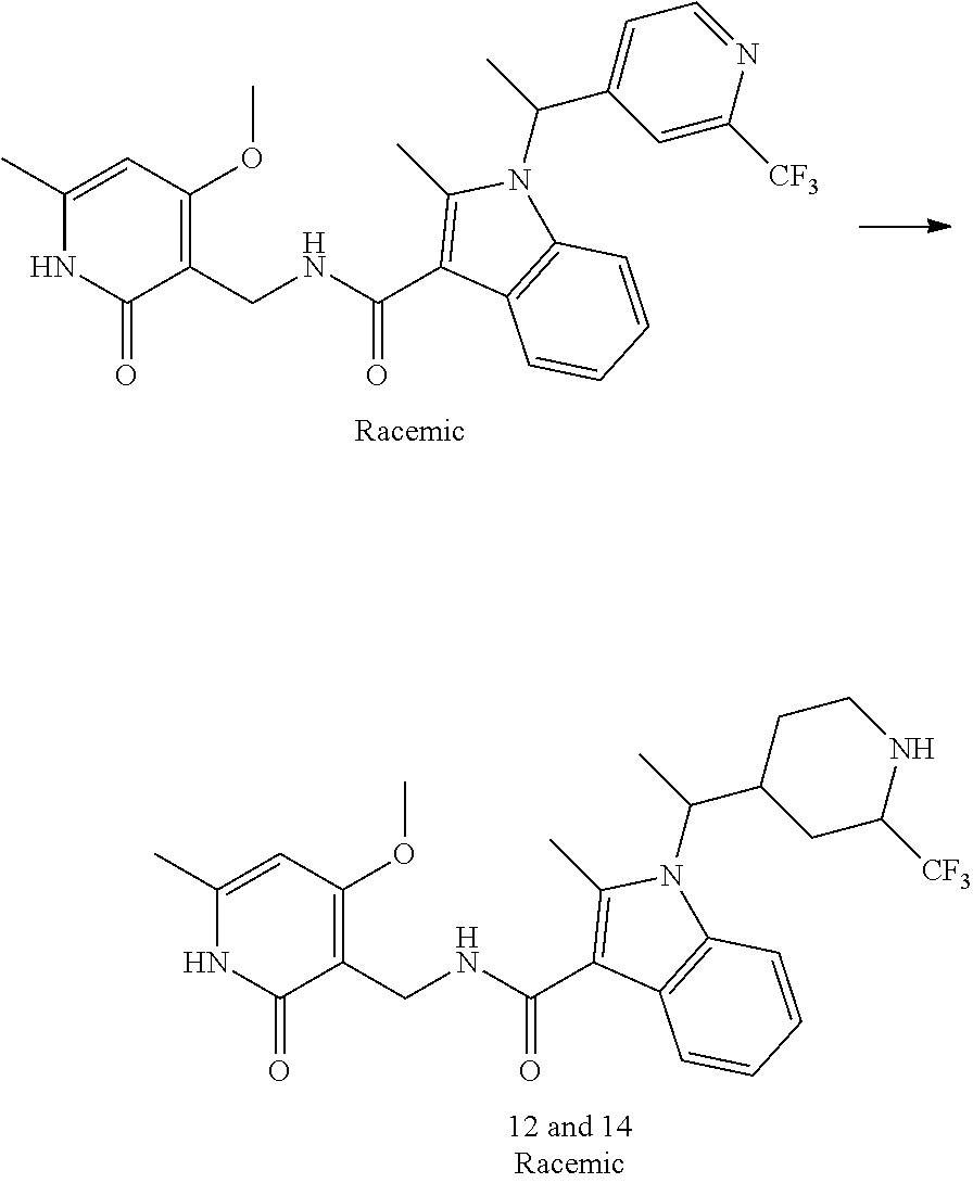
C1(C)=CC(OC)=C(CNC(C2=C(C)N(C(C)C3CC([CF3])NCC3)C3=C2C=CC=C3)=O)C(=O)N1.C1(C)=CC(OC)=C(CNC(C2=C(C)N(C(C)C3=CC=NC([CF3])=C3)C3=C2C=CC=C3)=O)C(=O)N1
